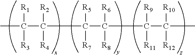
CC(C([R2])(C(C([R6])(C(C([R10])(C)[R12])([R9])[R11])[R8])([R5])[R7])[R4])([R1])[R3]
